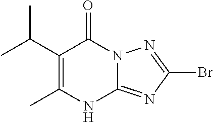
CC1=C(C(C)C)C(=O)N2C(=NC(Br)=N2)N1
